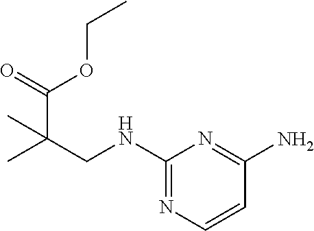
C(CNC1=NC=CC(N)=N1)(C)(C(=O)OCC)C
